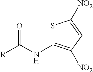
O=C(NC1=C([NO2])C=C([NO2])S1)[R]
